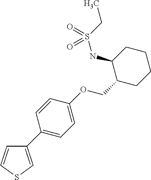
C1(C2=CC=C(OCC3CCCCC3NS(=O)(CC)=O)C=C2)=CSC=C1
